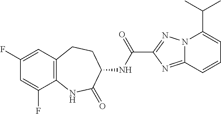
C12=C(C=C(F)C=C1F)CCC(NC(C1=NN3C(=N1)C=CC=C3C(C)C)=O)C(=O)N2
